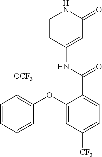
C1=CC(NC(C2=CC=C([CF3])C=C2OC2=C([OCF3])C=CC=C2)=O)=CC(=O)N1
